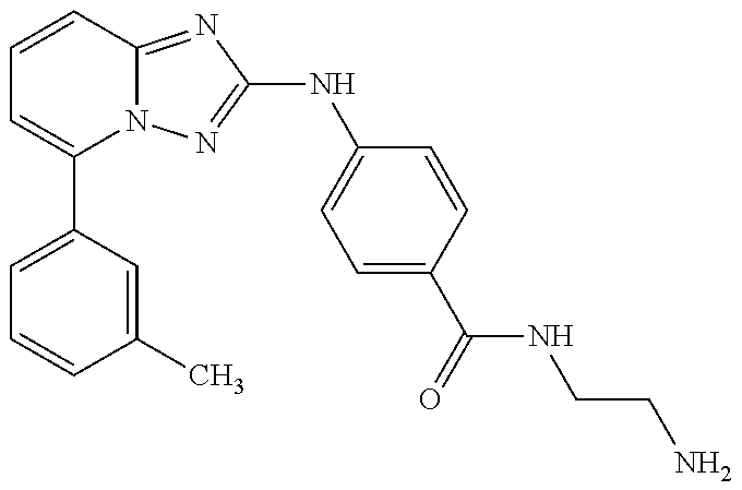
C1(C2=CC=CC(C)=C2)=CC=CC2=NC(NC3=CC=C(C(=O)NCCN)C=C3)=NN12
